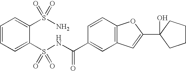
C1=CC=C(S(NC(C2=CC3=C(C=C2)OC(C2(O)CCCC2)=C3)=O)(=O)=O)C(S(N)(=O)=O)=C1
